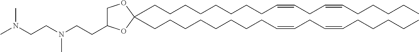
C(CCCCCCC=CCC=CCCCCC)CC1(CCCCCCCCC=CCC=CCCCCC)OCC(CCN(CCN(C)C)C)O1
